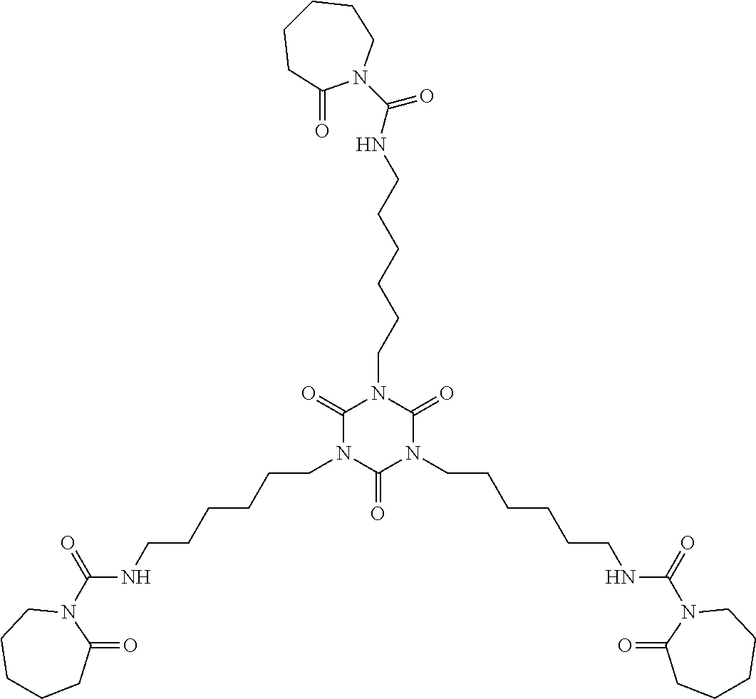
N(CCCCCCN1C(=O)N(CCCCCCNC(N2CCCCCC2=O)=O)C(=O)N(CCCCCCNC(N2C(=O)CCCCC2)=O)C1=O)C(N1CCCCCC1=O)=O
